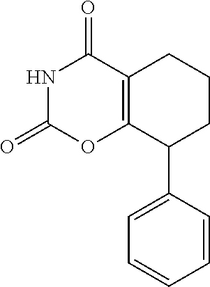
C12=C(CCCC1C1=CC=CC=C1)C(=O)NC(=O)O2
